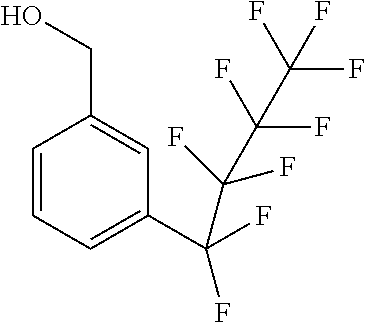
C1=CC=C(C(F)(F)C(F)(F)C(F)(F)C(F)(F)F)C=C1CO
